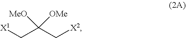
[X1]CC(C[X2])([OMe])[MeO]
